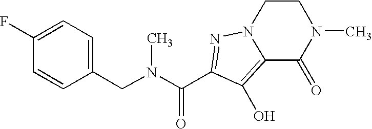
N(CC1=CC=C(F)C=C1)(C(C1=NN2CCN(C)C(=O)C2=C1O)=O)C
